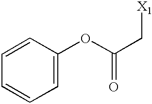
C1=CC(OC(C[X1])=O)=CC=C1
